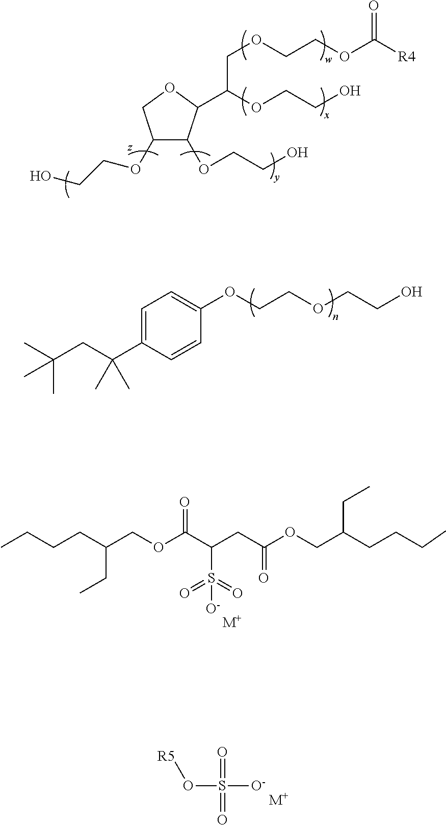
C1(OCCO)C(OCCO)C(C(COCCOC([R4])=O)OCCO)OC1.C1=C(C(CC(C)(C)C)(C)C)C=CC(OCCOCCO)=C1.CCCCC(COC(C(CC(OCC(CCCC)CC)=O)S(=O)(=O)[O-])=O)CC.[M+].[M+].O=S(=O)([O-])O[R5]
